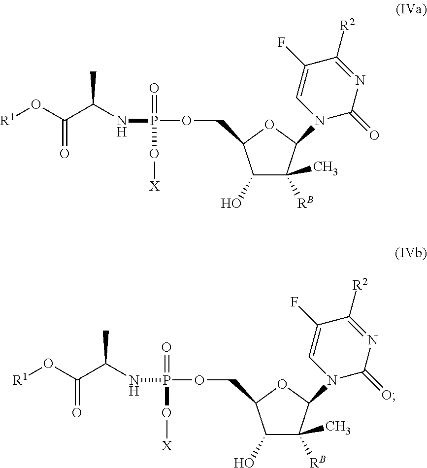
C1(O)C([RB])(C)C(N2C(=O)N=C([R2])C(F)=C2)OC1COP(NC(C(O[R1])=O)C)(O[X])=O.C1(O)C([RB])(C)C(N2C(=O)N=C([R2])C(F)=C2)OC1COP(NC(C(O[R1])=O)C)(O[X])=O
